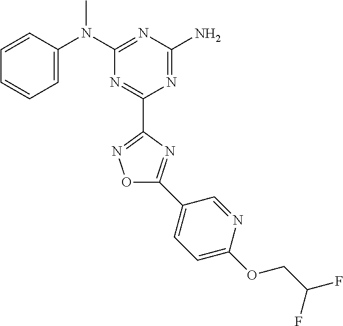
C1=CC(N(C2=NC(N)=NC(C3=NOC(C4=CC=C(OCC(F)F)N=C4)=N3)=N2)C)=CC=C1
